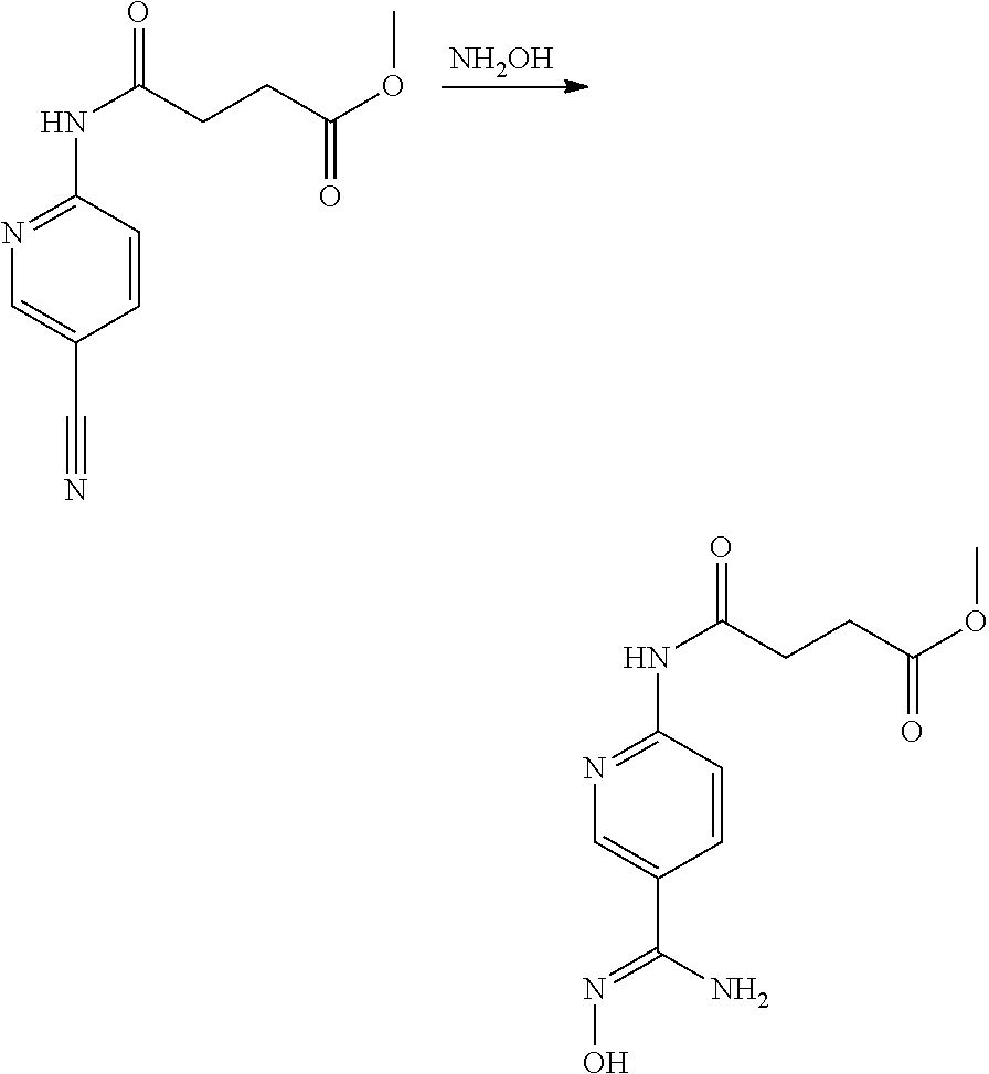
C1(NC(=O)CCC(OC)=O)=NC=C(C#N)C=C1.[NH2OH].C1(NC(=O)CCC(OC)=O)=NC=C(C(N)=NO)C=C1
